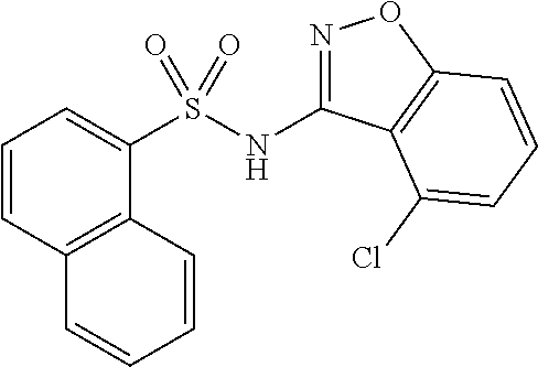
N(C1=NOC2=C1C(Cl)=CC=C2)S(C1=CC=CC2=C1C=CC=C2)(=O)=O
